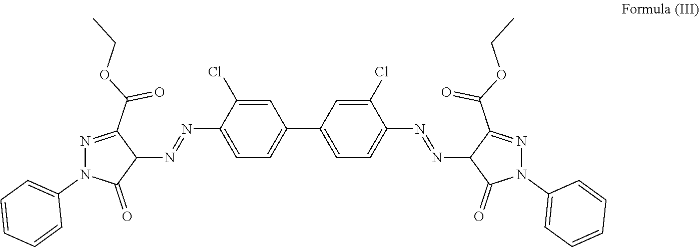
C1(N=NC2C(C(=O)OCC)=NN(C3=CC=CC=C3)C2=O)=CC=C(C2=CC=C(N=NC3C(C(=O)OCC)=NN(C4=CC=CC=C4)C3=O)C(Cl)=C2)C=C1Cl
